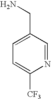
C1=C(CN)C=NC([CF3])=C1
